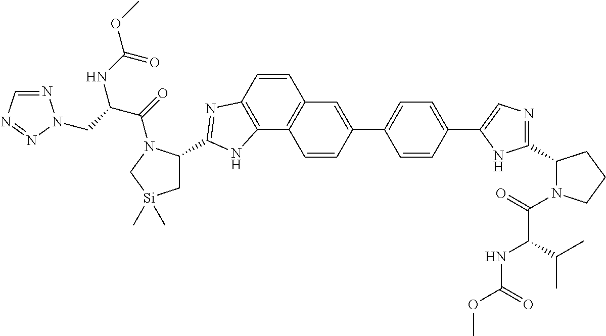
C1(C2=CC3=C(C4=C(C=C3)N=C(C3C[Si](C)(C)CN3C(=O)C(CN3N=CN=N3)NC(OC)=O)N4)C=C2)=CC=C(C2=CN=C(C3N(C(=O)C(C(C)C)NC(OC)=O)CCC3)N2)C=C1
